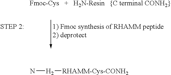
[Fmoc-Cys].N[H2][RHAMM-Cys-CONH2]
